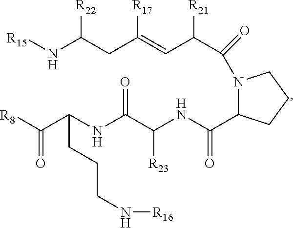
N1(C(C(C=C(CC(N[R15])[R22])[R17])[R21])=O)C(C(NC([R23])C(=O)NC(C([R8])=O)CCCN[R16])=O)CCC1
